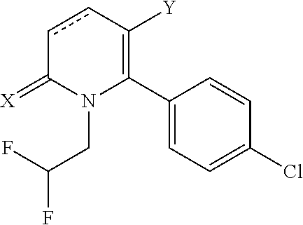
C1(C2=C([Y])ccC(=[X])N2CC(F)F)=CC=C(Cl)C=C1
